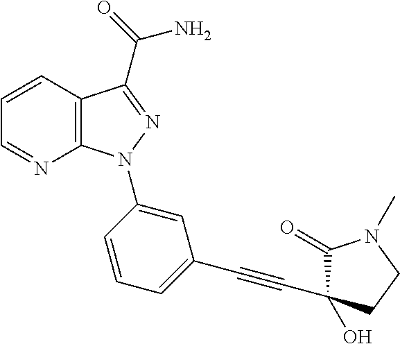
C12=C(C=CC=N1)C(C(N)=O)=NN2C1=CC(C#CC2(O)C(=O)N(C)CC2)=CC=C1
